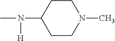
N(C1CCN(C)CC1)(C)[H]
